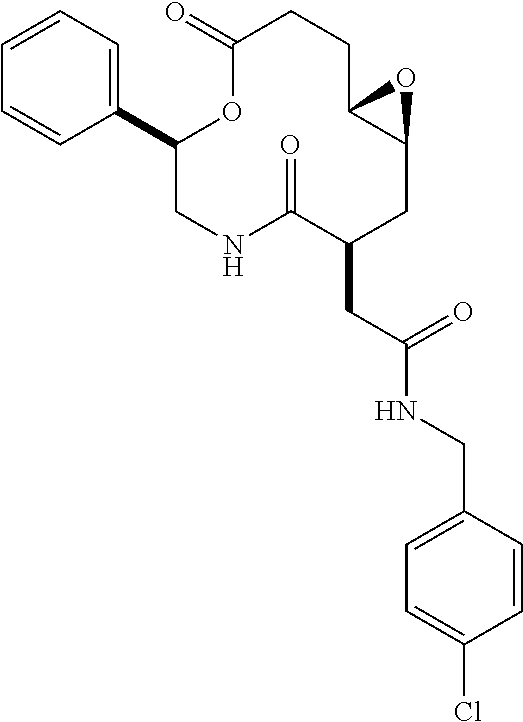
C1=CC=CC(C2OC(=O)CCC3C(CC(CC(=O)NCC4=CC=C(Cl)C=C4)C(=O)NC2)O3)=C1
